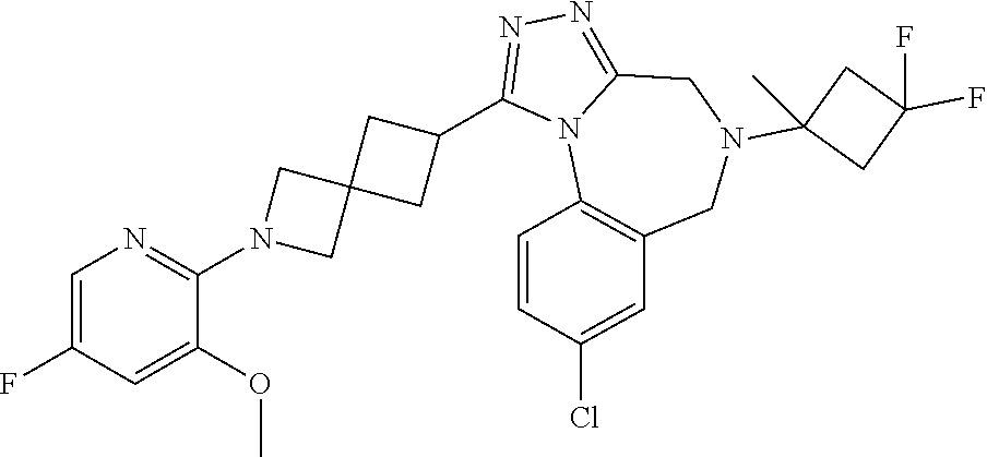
C1=C(F)C=C(OC)C(N2CC3(C2)CC(C2=NN=C4N2C2=C(CN(C5(C)CC(F)(F)C5)C4)C=C(Cl)C=C2)C3)=N1
